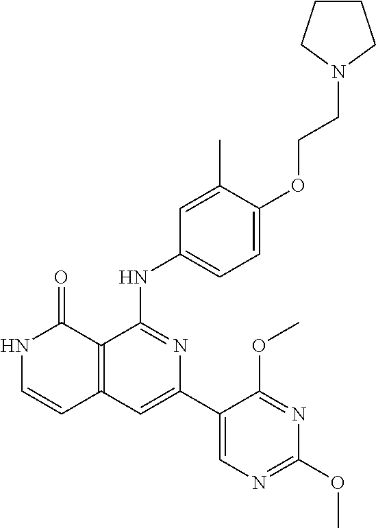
C1(C)=CC(NC2=NC(C3=CN=C(OC)N=C3OC)=CC3=C2C(=O)NC=C3)=CC=C1OCCN1CCCC1
